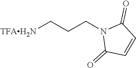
C1(=O)N(CCC[TFAH2N])C(=O)C=C1
